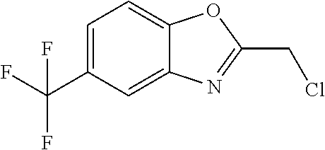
C1=C(C(F)(F)F)C=C2C(=C1)OC(CCl)=N2
